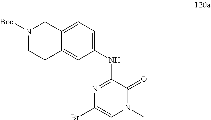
N1=C(NC2=CC=C3C(=C2)CCN([Boc])C3)C(=O)N(C)C=C1Br
